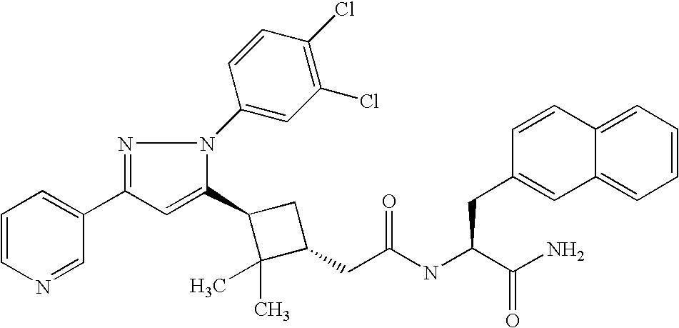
C1(C2=CC(C3=CC=CN=C3)=NN2C2=CC(Cl)=C(Cl)C=C2)C(C)(C)C(CC(=O)NC(CC2=CC3=CC=CC=C3C=C2)C(N)=O)C1
